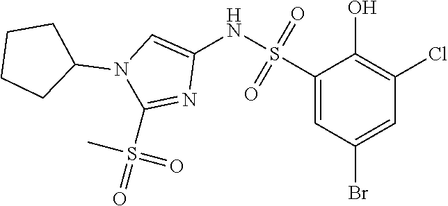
C1(S(NC2=CN(C3CCCC3)C(S(=O)(=O)C)=N2)(=O)=O)=CC(Br)=CC(Cl)=C1O
